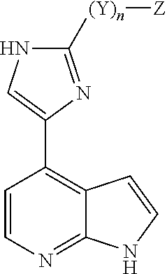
C1([(Y)n][Z])=NC(C2=C3C(=NC=C2)NC=C3)=CN1
